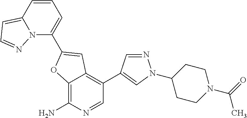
C12=C(N)N=CC(C3=CN(C4CCN(C(=O)C)CC4)N=C3)=C1C=C(C1=CC=CC3=CC=NN13)O2
